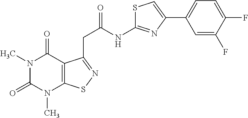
N1(C)C(=O)N(C)C2=C(C1=O)C(CC(=O)NC1=NC(C3=CC=C(F)C(F)=C3)=CS1)=NS2
